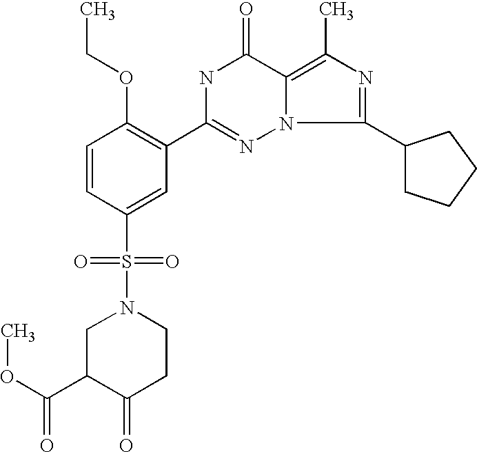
C1=CC(S(=O)(=O)N2CC(C(OC)=O)C(=O)CC2)=CC(C2=NN3C(=C(C)N=C3C3CCCC3)C(=O)N2)=C1OCC
